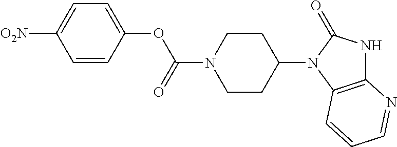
C1=CC(OC(N2CCC(N3C4=C(NC3=O)N=CC=C4)CC2)=O)=CC=C1[O2N]
